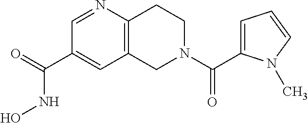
C12=C(N=CC(C(=O)NO)=C1)CCN(C(=O)C1=CC=CN1C)C2
